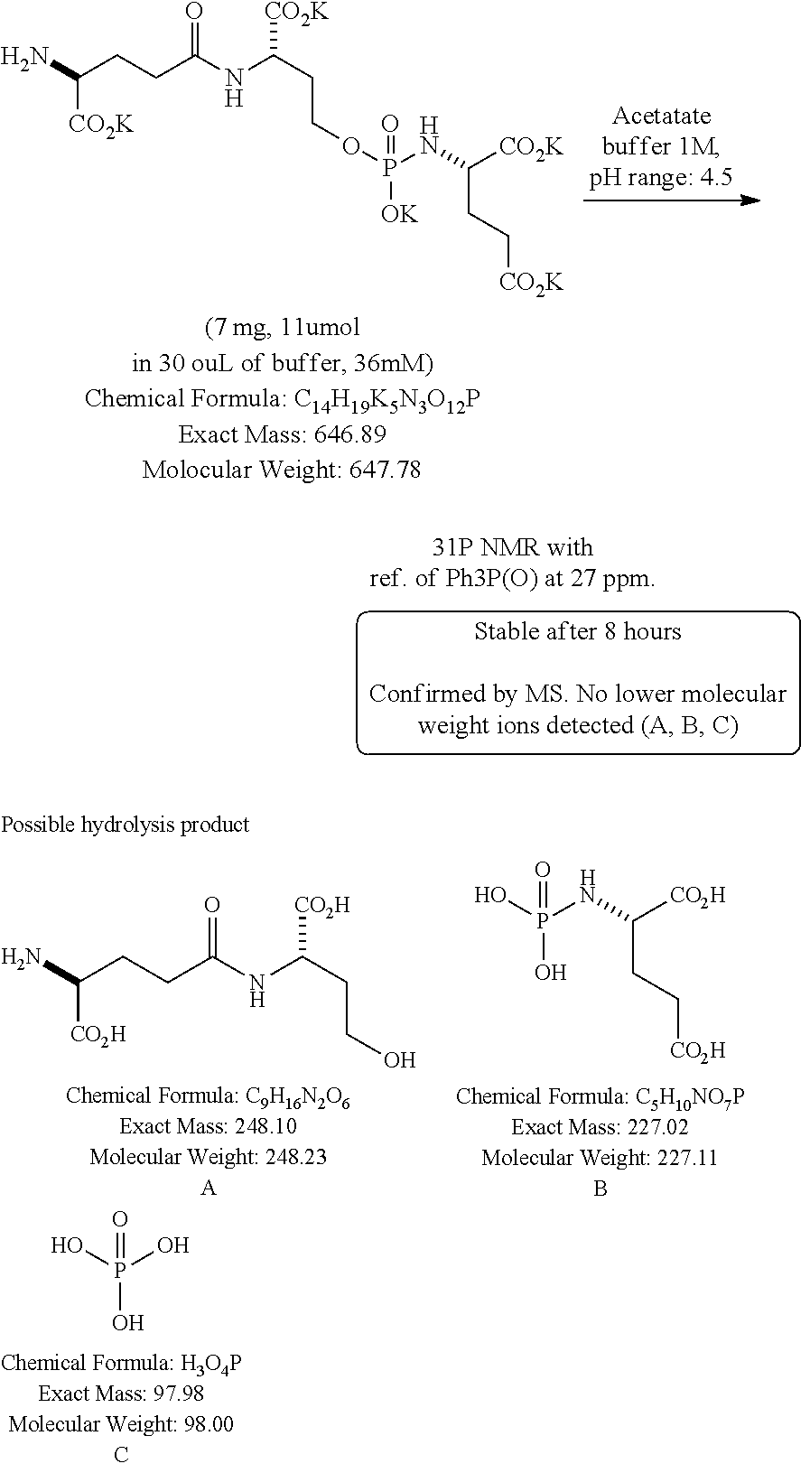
[CO2K]C(N)CCC(NC(CCOP(NC([CO2K])CC[CO2K])([OK])=O)[CO2K])=O.C(CCC(NC(CCO)[CO2H])=O)(N)[CO2H].P(NC([CO2H])CC[CO2H])(O)(O)=O.P(O)(O)(=O)O
